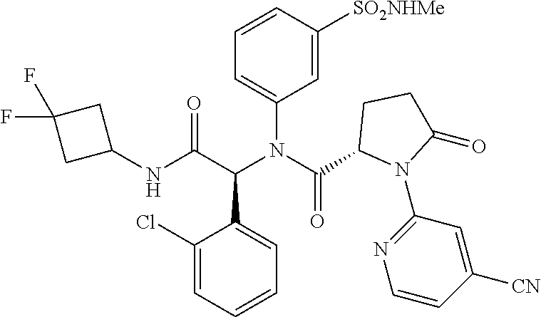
C1(N(C(C2N(C3=NC=CC([CN])=C3)C(=O)CC2)=O)C(C(NC2CC(F)(F)C2)=O)C2=CC=CC=C2Cl)=CC=CC([SO2NHMe])=C1
